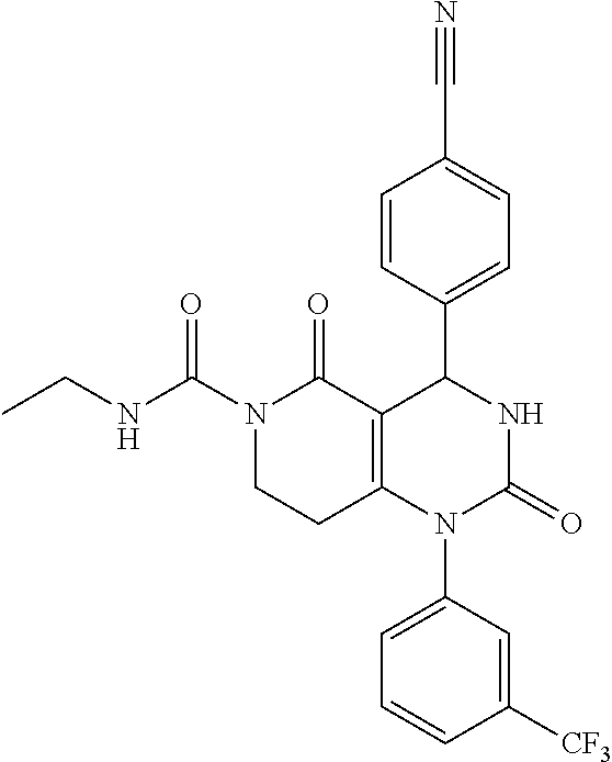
CCNC(N1CCC2=C(C1=O)C(C1=CC=C(C#N)C=C1)NC(=O)N2C1=CC=CC([CF3])=C1)=O
